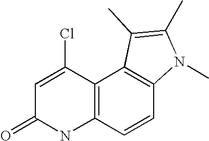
N1C2=C(C(Cl)=CC1=O)C1=C(C=C2)N(C)C(C)=C1C
